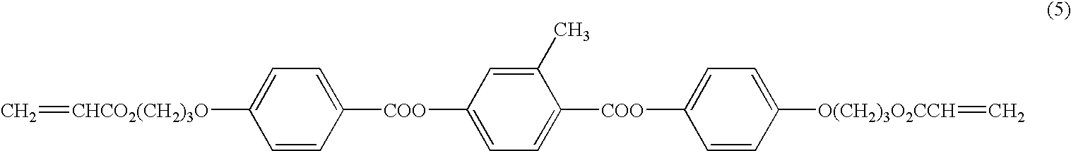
C1([COO]C2=CC=C([CHCO2(CH2)3O]=C)C=C2)=CC=C([COO]C2=CC=C([O(CH2)3O2CCH]=C)C=C2)C(C)=C1
